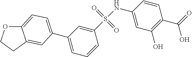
N(C1=CC(O)=C(C(=O)O)C=C1)S(C1=CC(C2=CC=C3OCCC3=C2)=CC=C1)(=O)=O
